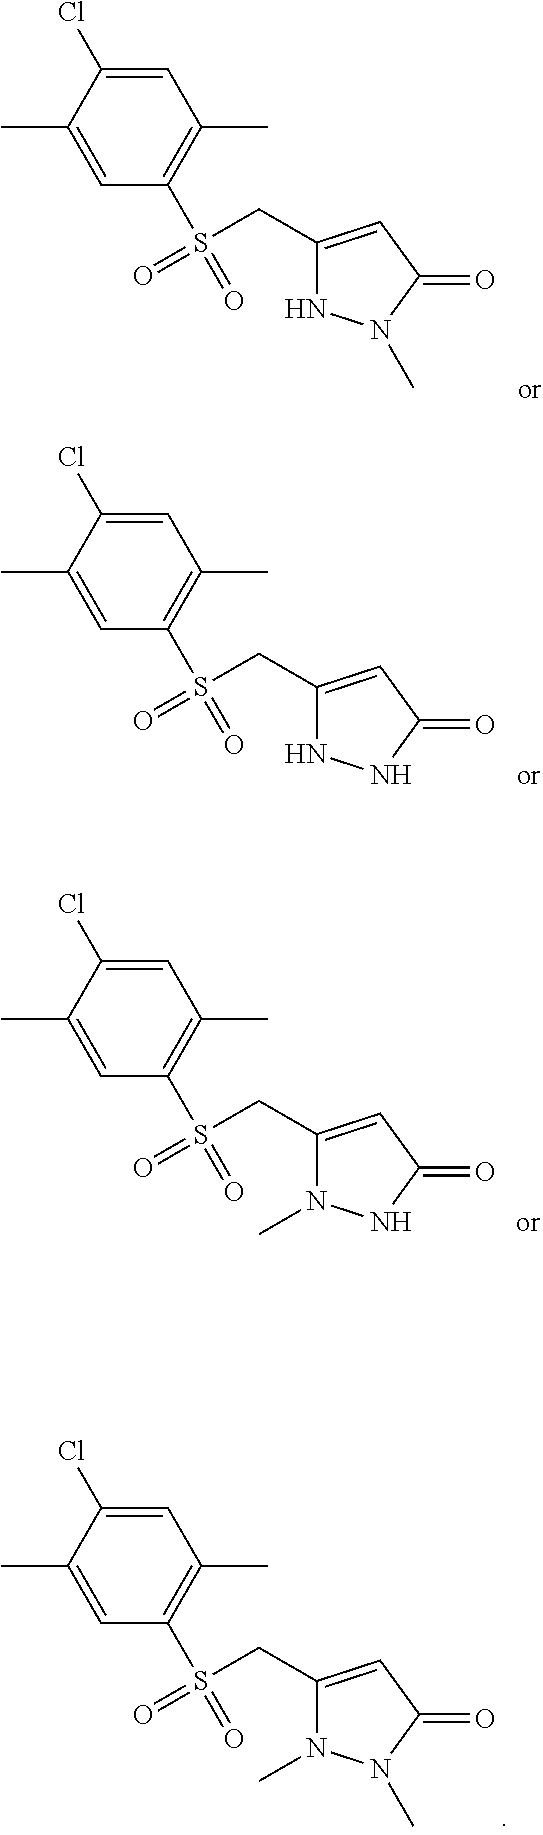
C1(C)=C(S(CC2=CC(=O)N(C)N2)(=O)=O)C=C(C)C(Cl)=C1.C1(C)=C(S(CC2=CC(=O)NN2)(=O)=O)C=C(C)C(Cl)=C1.C1(C)=C(S(CC2=CC(=O)NN2C)(=O)=O)C=C(C)C(Cl)=C1.C1(C)=C(S(CC2=CC(=O)N(C)N2C)(=O)=O)C=C(C)C(Cl)=C1
